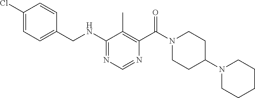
N(C1=NC=NC(C(N2CCC(N3CCCCC3)CC2)=O)=C1C)CC1=CC=C(Cl)C=C1
